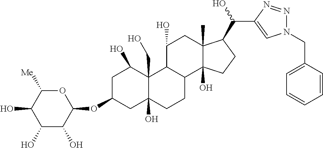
C1C(OC2OC([Me])C(O)C(O)C2O)CC2(O)C(CO)(C1O)C1C(CC2)C2(O)C(C)(CC1O)C(C(C1=CN(CC3=CC=CC=C3)N=N1)O)CC2
